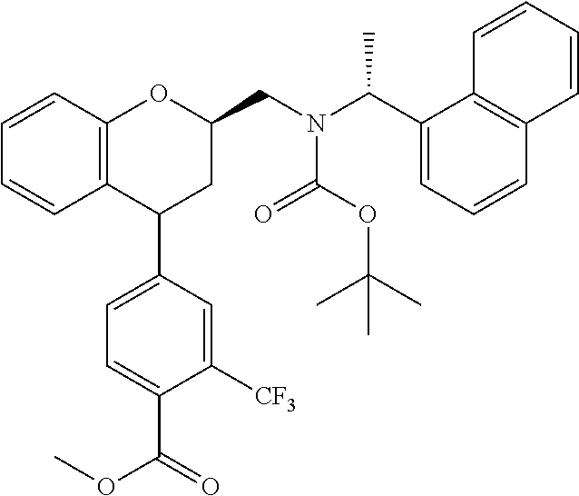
C12=C(C=CC=C1)OC(CN(C(C1=CC=CC3=C1C=CC=C3)C)C(OC(C)(C)C)=O)CC2C1=CC=C(C(OC)=O)C([CF3])=C1
